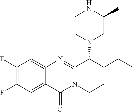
C1(F)=C(F)C=C2C(=C1)N=C(C(CCC)N1CC(C)NCC1)N(CC)C2=O
